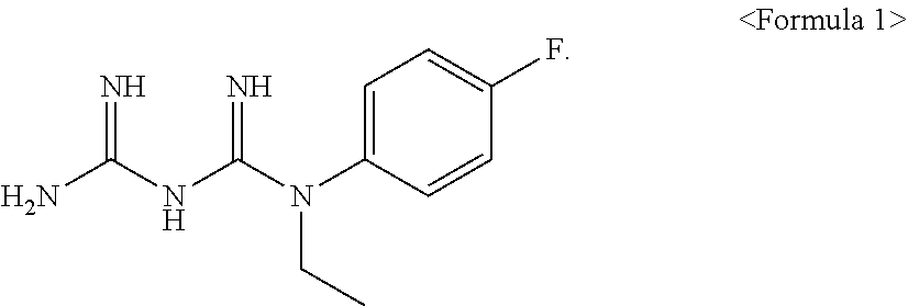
NC(NC(N(C1=CC=C(F)C=C1)CC)=N)=N
